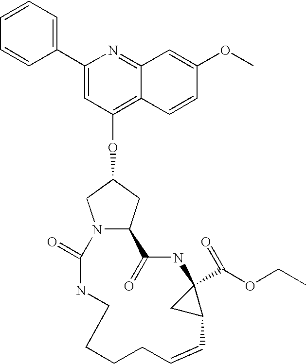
N12C(CC(OC3=C4C(=NC(C5=CC=CC=C5)=C3)C=C(OC)C=C4)C1)C(=O)NC1(C(OCC)=O)CC1C=CCCCCNC2=O
